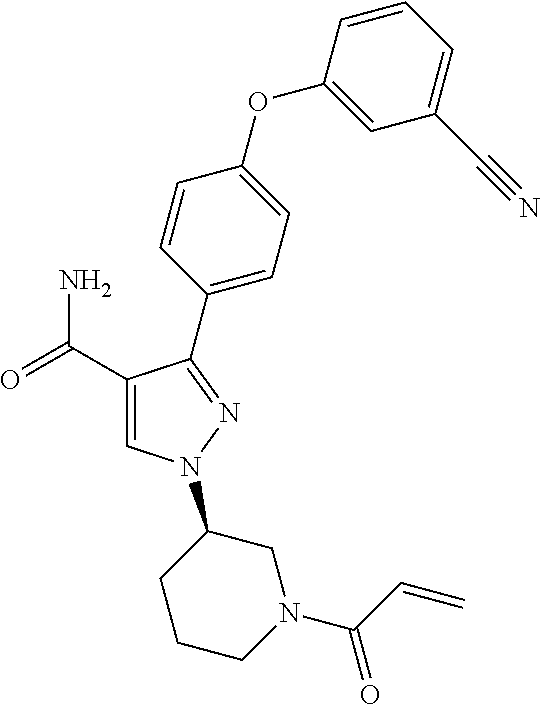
C1(C(=O)N)=CN(C2CCCN(C(=O)C=C)C2)N=C1C1=CC=C(OC2=CC(C#N)=CC=C2)C=C1
